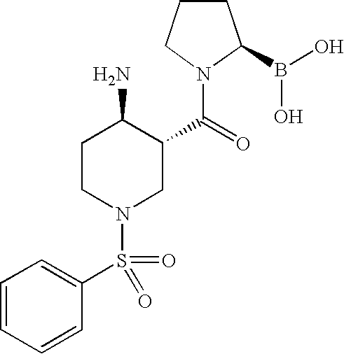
C1=CC=CC(S(N2CC(C(=O)N3C(B(O)O)CCC3)C(N)CC2)(=O)=O)=C1
